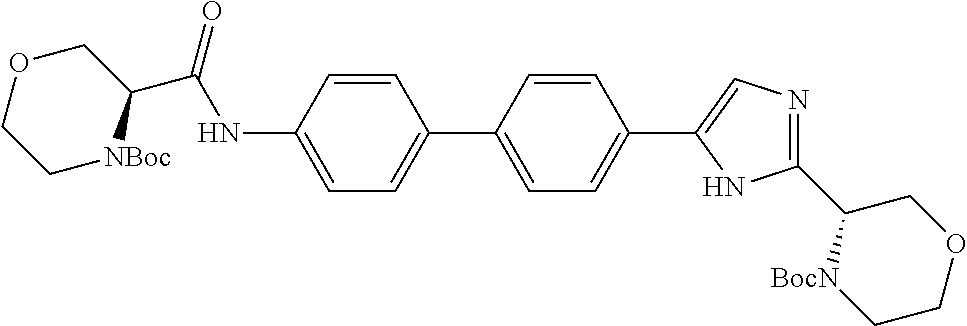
O1CC[NBoc]C(C(NC2=CC=C(C3=CC=C(C4=CN=C(C5[BocN]CCOC5)N4)C=C3)C=C2)=O)C1
